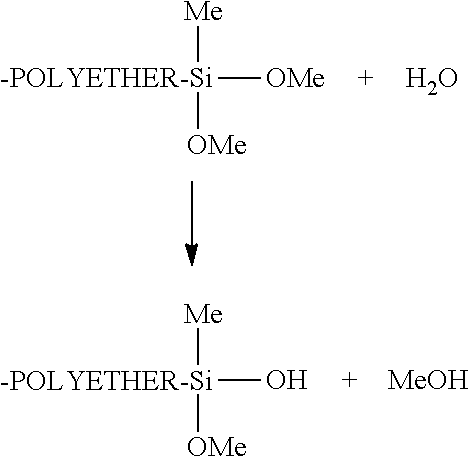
[-POLYETHER-Si]([OMe])([Me])[OMe].O.[-POLYETHER-Si](O)([Me])[OMe].[MeOH]
